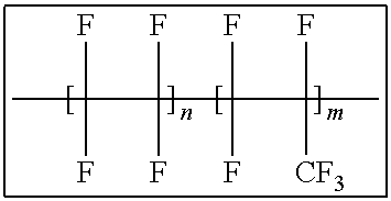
CC(F)(F)C(F)(F)C(F)(F)C(F)(C)[CF3].n.[m]
